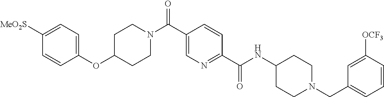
C1(OC2CCN(C(C3=CN=C(C(NC4CCN(CC5=CC=CC([OCF3])=C5)CC4)=O)C=C3)=O)CC2)=CC=C([MeO2S])C=C1
